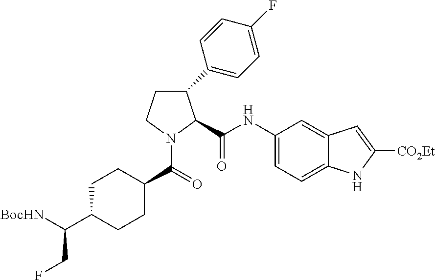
C1CN(C(=O)C2CCC(C([BocHN])CF)CC2)C(C(NC2=CC=C3C(=C2)C=C([CO2Et])N3)=O)C1C1=CC=C(F)C=C1
